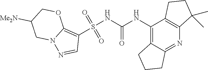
S(NC(NC1=C2C(=NC3=C1CCC3(C)C)CCC2)=O)(C1=C2N(N=C1)CC([Me2N])CO2)(=O)=O
